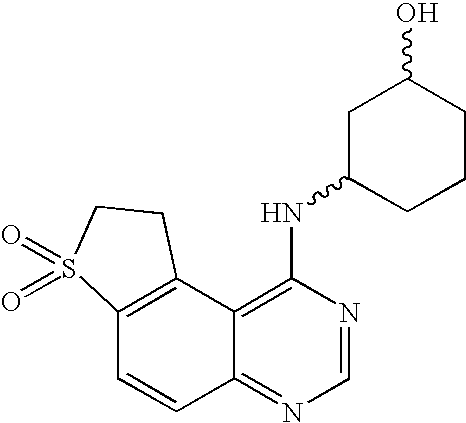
C12=C(C3=C(NC4CCCC(O)C4)N=CN=C3C=C1)CCS2(=O)=O
